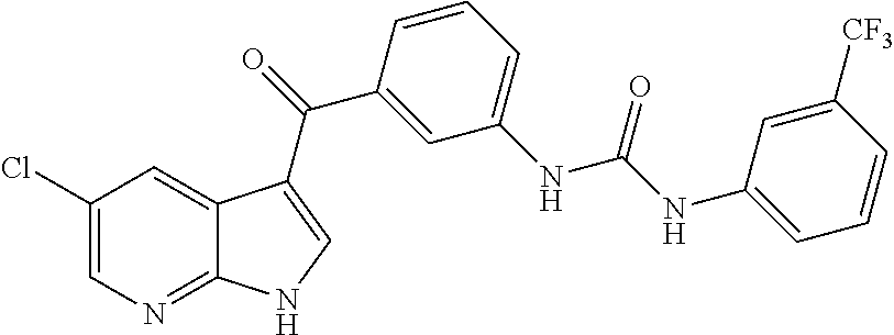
C1(Cl)=CN=C2C(=C1)C(C(=O)C1=CC(NC(NC3=CC=CC([CF3])=C3)=O)=CC=C1)=CN2
